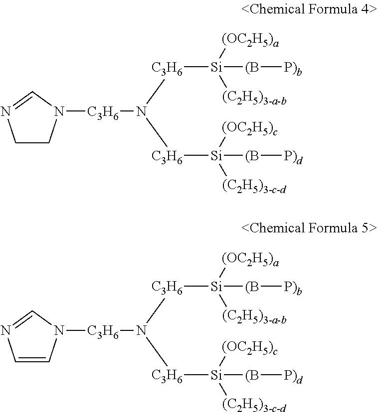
[C3H6](N([C3H6][Si]([(C2H5)3-c-d])([(OC2H5)c])[(B][P)d])[C3H6][Si]([(OC2H5)a])([(C2H5)3-a-b])[(B][P)b])N1CCN=C1.[C3H6](N([C3H6][Si]([(C2H5)3-c-d])([(OC2H5)c])[(B][P)d])[C3H6][Si]([(OC2H5)a])([(C2H5)3-a-b])[(B][P)b])N1C=CN=C1
